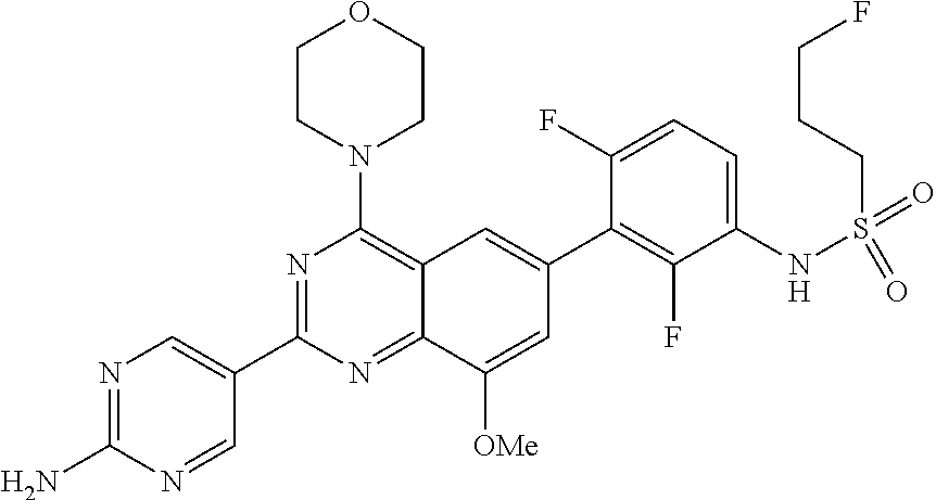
N1=C(N)N=CC(C2=NC(N3CCOCC3)=C3C(=N2)C([OMe])=CC(C2=C(F)C(NS(=O)(=O)CCCF)=CC=C2F)=C3)=C1
